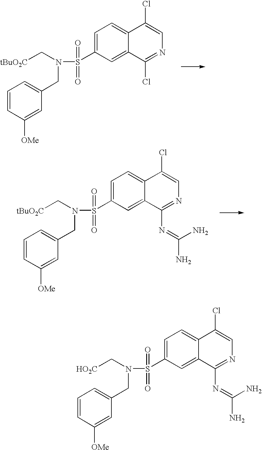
C([tBuO2C])N(S(C1=CC=C2C(=C1)C(Cl)=NC=C2Cl)(=O)=O)CC1=CC=CC([OMe])=C1.C([tBuO2C])N(S(C1=CC=C2C(=C1)C(N=C(N)N)=NC=C2Cl)(=O)=O)CC1=CC=CC([OMe])=C1.C([HO2C])N(S(C1=CC=C2C(=C1)C(N=C(N)N)=NC=C2Cl)(=O)=O)CC1=CC=CC([OMe])=C1
